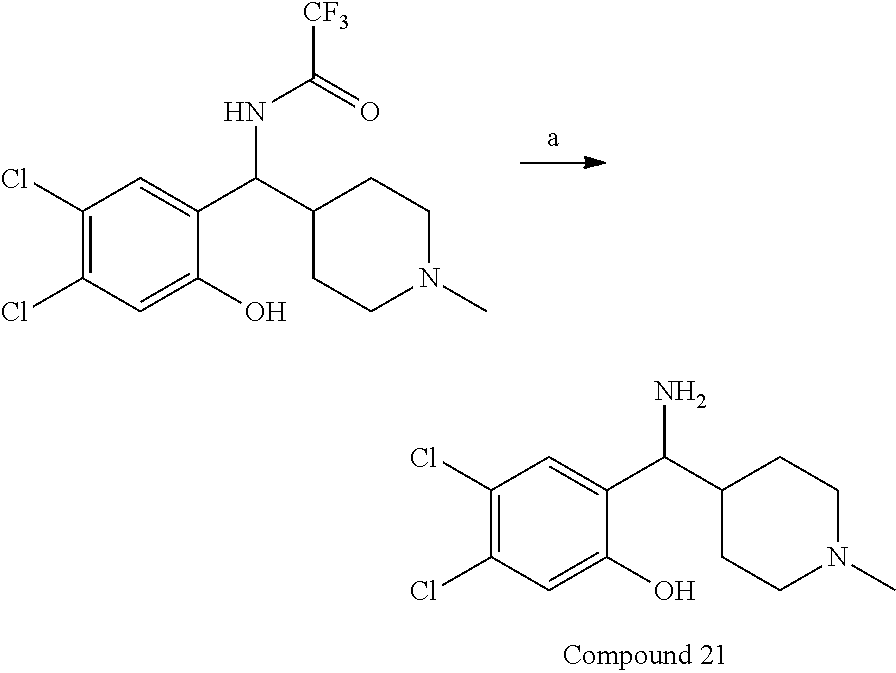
C1(Cl)=C(Cl)C=C(O)C(C(C2CCN(C)CC2)NC(=O)[CF3])=C1.C1(Cl)=C(Cl)C=C(O)C(C(C2CCN(C)CC2)N)=C1
